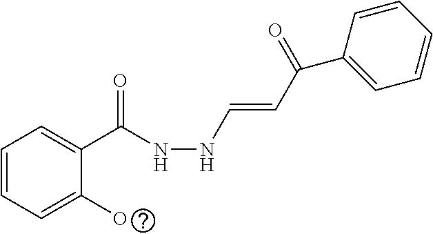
C1=CC=C(O)C(C(NNC=CC(=O)C2=CC=CC=C2)=O)=C1
